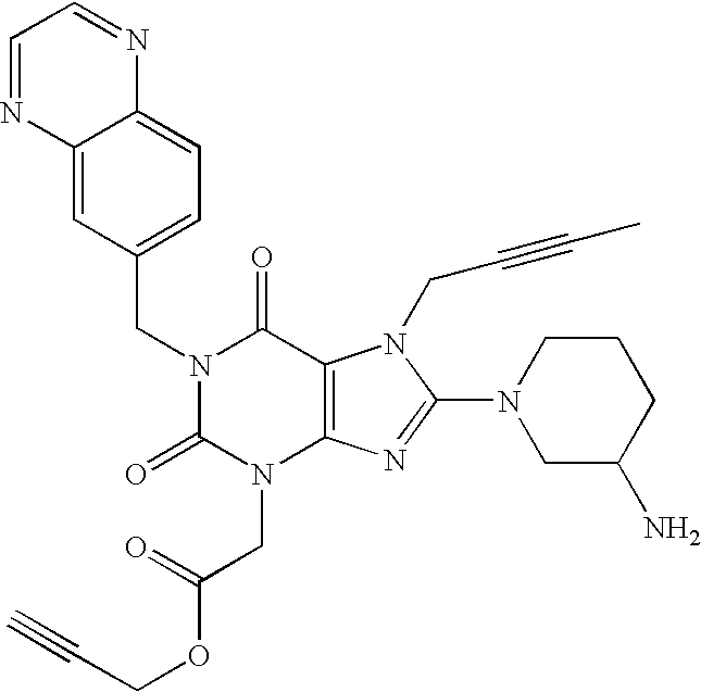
C12=CC(CN3C(=O)N(CC(OCC#C)=O)C4=C(C3=O)N(CC#CC)C(N3CC(N)CCC3)=N4)=CC=C1N=CC=N2
